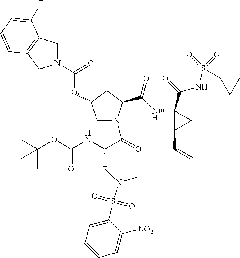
CC(OC(NC(C(=O)N1CC(OC(N2CC3=C(C2)C=CC=C3F)=O)CC1C(NC1(C(=O)NS(=O)(=O)C2CC2)C(C=C)C1)=O)CN(S(=O)(=O)C1=CC=CC=C1[NO2])C)=O)(C)C
